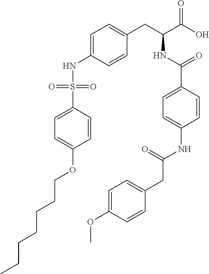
C1=CC(S(NC2=CC=C(CC(C(O)=O)NC(C3=CC=C(NC(CC4=CC=C(OC)C=C4)=O)C=C3)=O)C=C2)(=O)=O)=CC=C1OCCCCCCC
